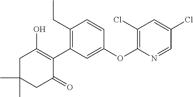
C1C(C)(C)CC(=O)C(C2=C(CC)C=CC(OC3=C(Cl)C=C(Cl)C=N3)=C2)=C1O
